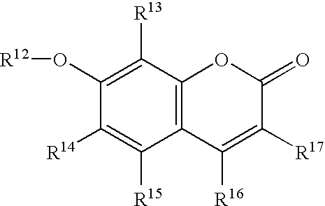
C12=C(C([R13])=C(O[R12])C([R14])=C1[R15])OC(=O)C([R17])=C2[R16]
